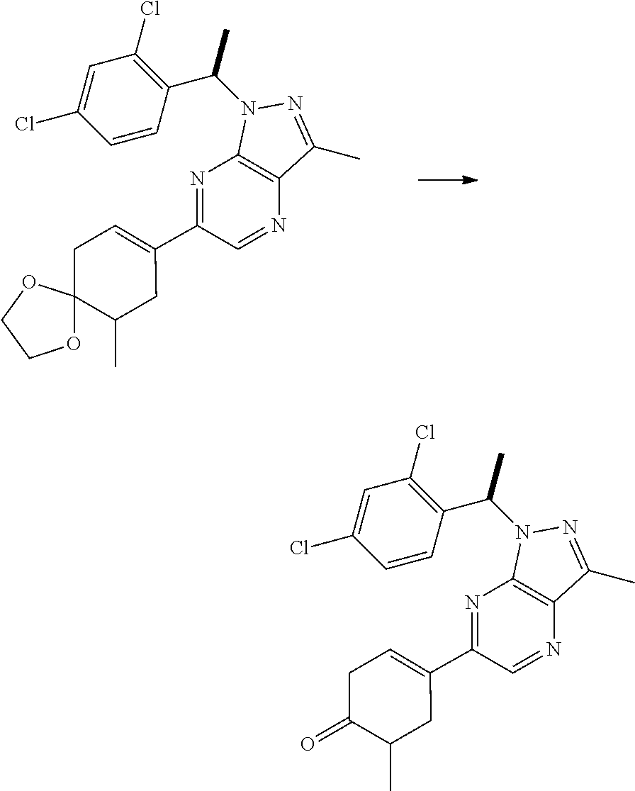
N1=C(C2=CCC3(C(C)C2)OCCO3)C=NC2=C1N(C(C)C1=C(Cl)C=C(Cl)C=C1)N=C2C.N1=C(C2=CCC(=O)C(C)C2)C=NC2=C1N(C(C)C1=C(Cl)C=C(Cl)C=C1)N=C2C
